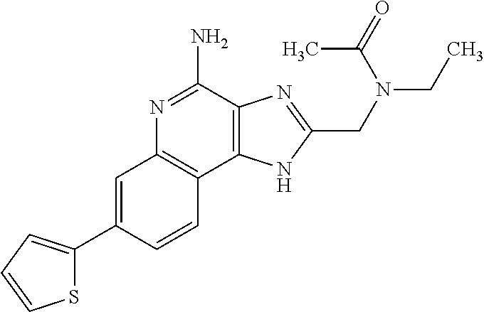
C1=C(C2=CC=CS2)C=CC2=C1N=C(N)C1=C2NC(CN(CC)C(=O)C)=N1
